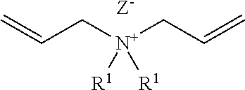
C=CC[N+](CC=C)([R1])[R1].[Z-]
